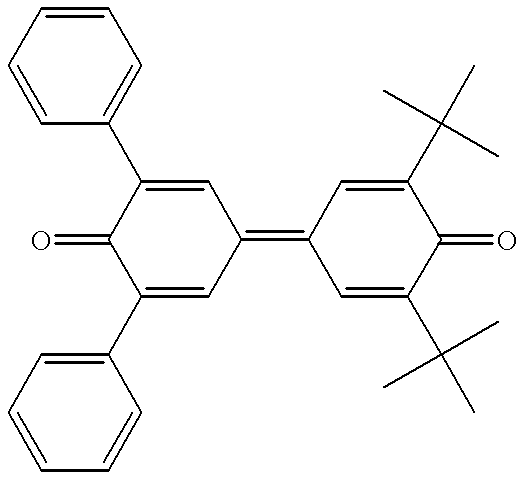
C1(C2=CC=CC=C2)=CC(=C2C=C(C(C)(C)C)C(=O)C(C(C)(C)C)=C2)C=C(C2=CC=CC=C2)C1=O
